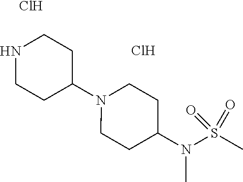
N1CCC(N2CCC(N(C)S(C)(=O)=O)CC2)CC1.Cl.Cl
